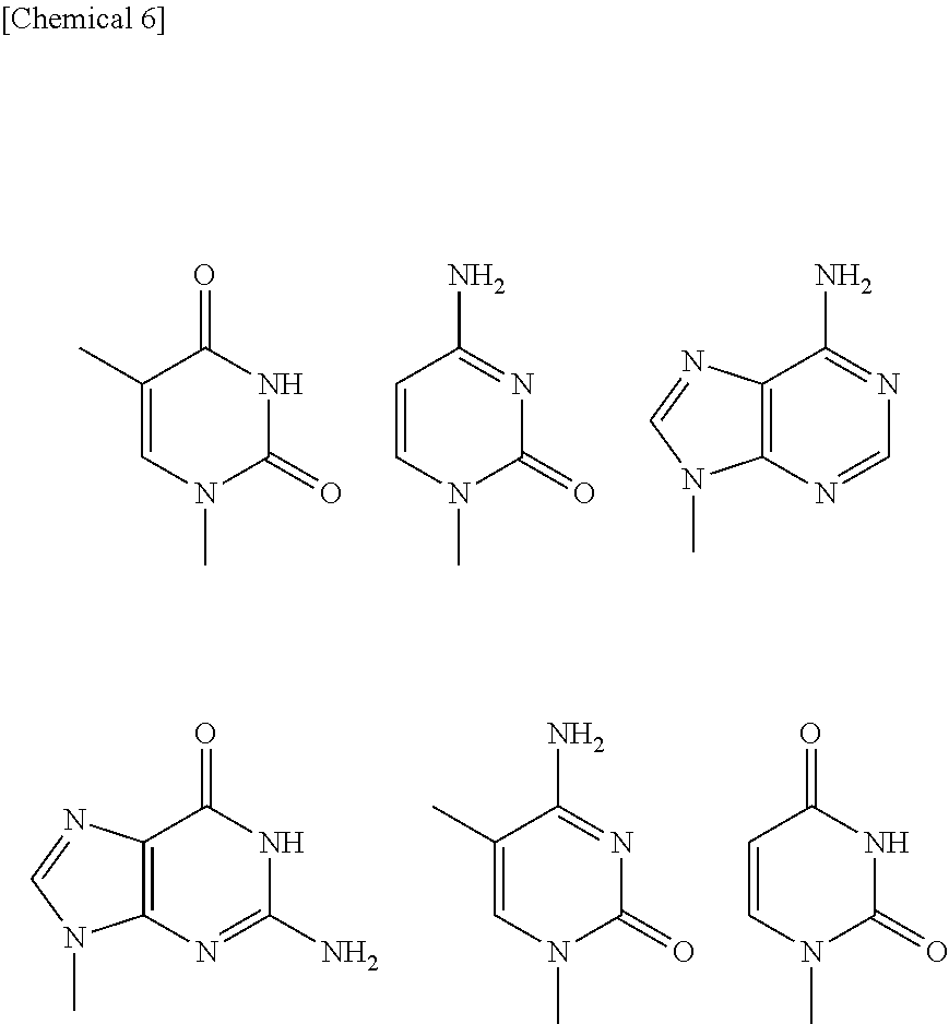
C1(C)=CN(C)C(=O)NC1=O.C1=CN(C)C(=O)N=C1N.C12=C(N=CN=C1N)N(C)C=N2.C12=C(N=C(N)NC1=O)N(C)C=N2.C1(C)=CN(C)C(=O)N=C1N.C1=CN(C)C(=O)NC1=O
